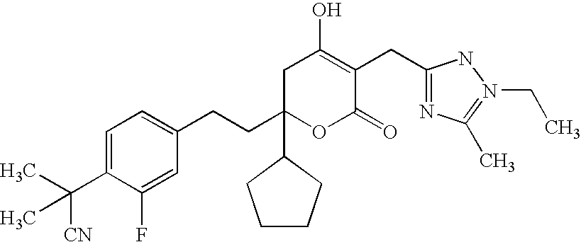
C1=C(C([CN])(C)C)C(F)=CC(CCC2(C3CCCC3)OC(=O)C(CC3=NC(C)=N(CC)N3)=C(O)C2)=C1
